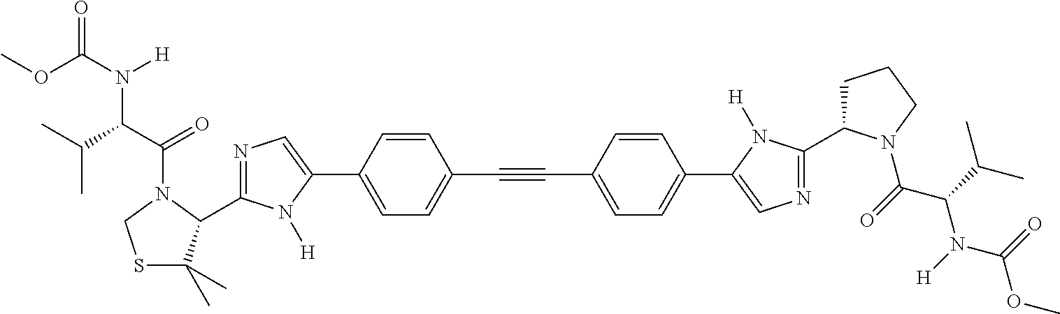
N1=C(C2C(C)(C)SCN2C(C(C(C)C)N(C(OC)=O)[H])=O)N([H])C(C2=CC=C(C#CC3=CC=C(C4=CN=C(C5CCCN5C(=O)C(C(C)C)N(C(OC)=O)[H])N4[H])C=C3)C=C2)=C1
